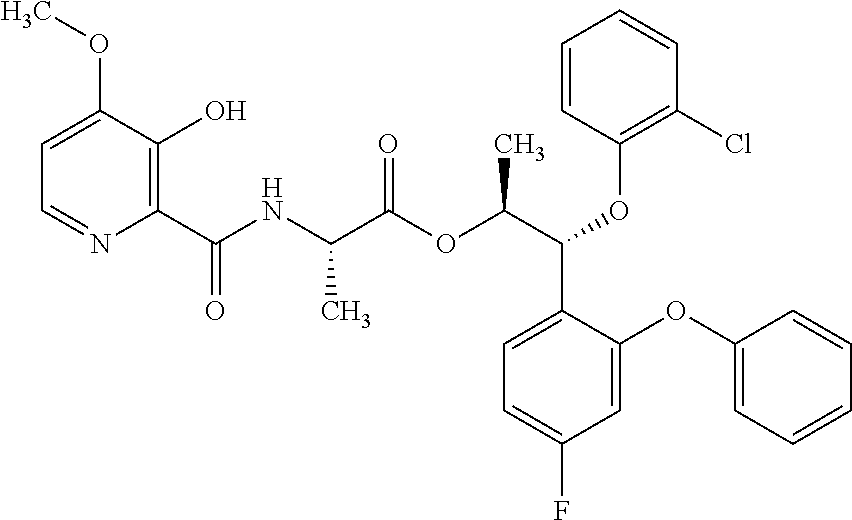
C1=C(OC)C(O)=C(C(NC(C(OC(C(C2=CC=C(F)C=C2OC2=CC=CC=C2)OC2=C(Cl)C=CC=C2)C)=O)C)=O)N=C1
